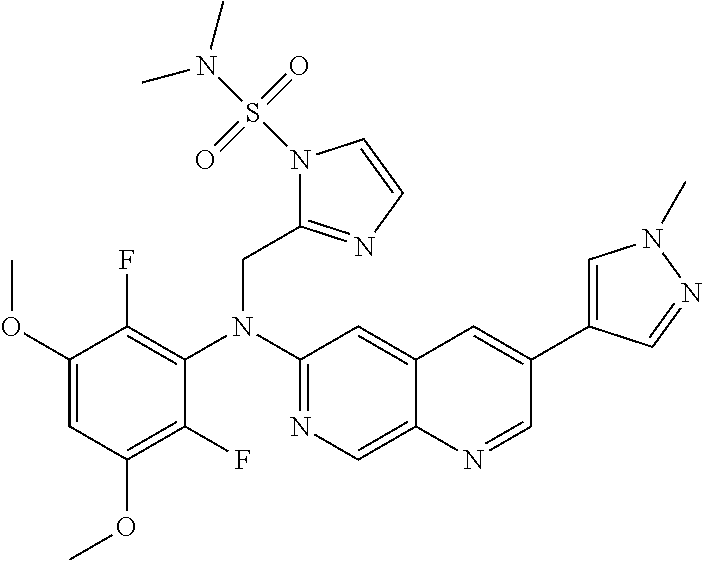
C1(F)=C(OC)C=C(OC)C(F)=C1N(C1=NC=C2C(=C1)C=C(C1=CN(C)N=C1)C=N2)CC1=NC=CN1S(N(C)C)(=O)=O
